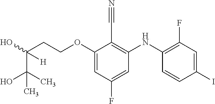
C(OC1=CC(F)=CC(NC2=C(F)C=C(I)C=C2)=C1C#N)CC(O)(C(C)(O)C)[H]
